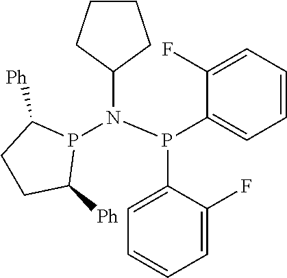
P(C1=CC=CC=C1F)(C1=CC=CC=C1F)N(P1C([Ph])CCC1[Ph])C1CCCC1
